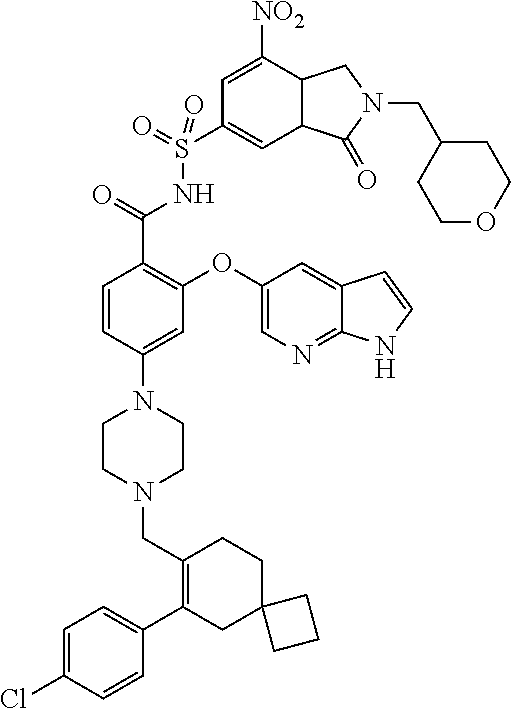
C1=C(Cl)C=CC(C2=C(CN3CCN(C4=CC(OC5=CN=C6C(=C5)C=CN6)=C(C(=O)NS(C5=CC6C(C([NO2])=C5)CN(CC5CCOCC5)C6=O)(=O)=O)C=C4)CC3)CCC3(C2)CCC3)=C1
